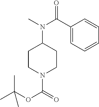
C1(C(N(C)C2CCN(C(=O)OC(C)(C)C)CC2)=O)=CC=CC=C1
